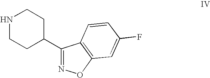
N1CCC(C2=NOC3=C2C=CC(F)=C3)CC1
